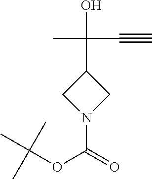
OC(C1CN(C(=O)OC(C)(C)C)C1)(C#C)C
